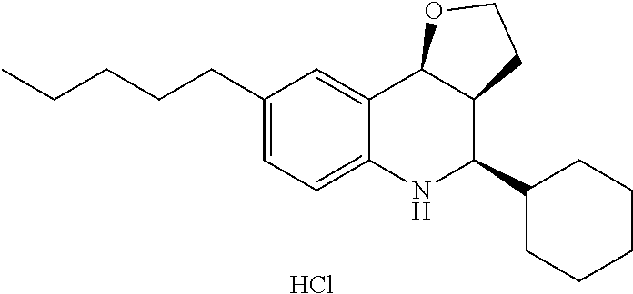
Cl.C12=CC(CCCCC)=CC=C1NC(C1CCCCC1)C1C2OCC1
